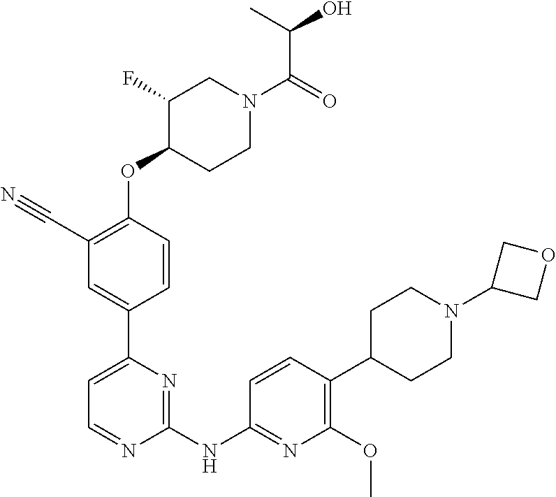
C1=C(C2=CC(C#N)=C(OC3CCN(C(=O)C(C)O)CC3F)C=C2)N=C(NC2=NC(OC)=C(C3CCN(C4COC4)CC3)C=C2)N=C1
